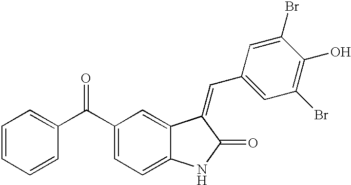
C1=CC=CC(C(=O)C2=CC=C3C(=C2)C(=CC2=CC(Br)=C(O)C(Br)=C2)C(=O)N3)=C1
